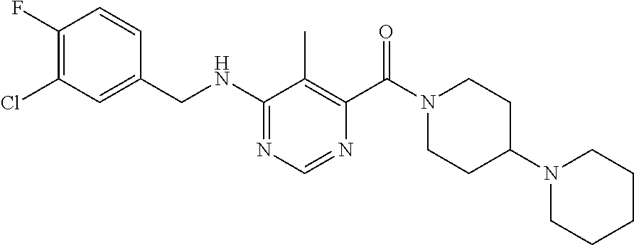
N(C1=NC=NC(C(N2CCC(N3CCCCC3)CC2)=O)=C1C)CC1=CC(Cl)=C(F)C=C1
